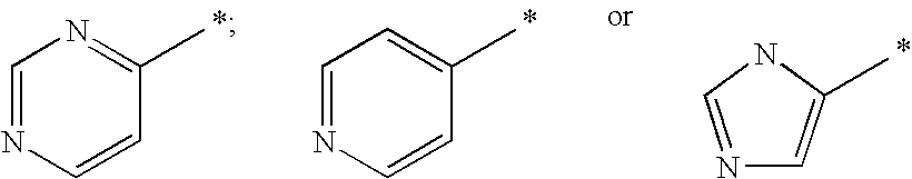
N1=CNC(C)=C1.C1=NC=CC(C)=N1.C1=NC=CC(C)=C1
